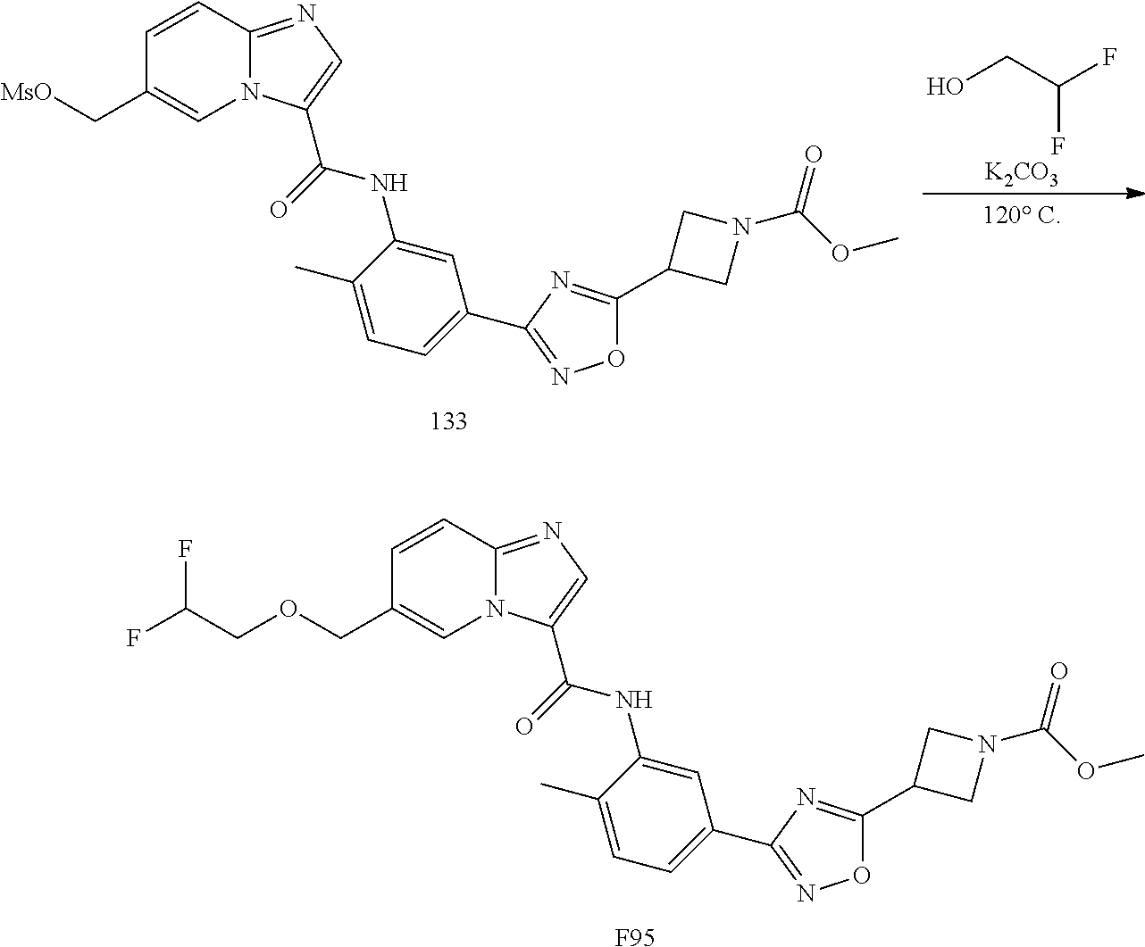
OCC(F)F.[K2CO3].C1=CC2=NC=C(C(=O)NC3=CC(C4=NOC(C5CN(C(OC)=O)C5)=N4)=CC=C3C)N2C=C1C[MsO].C1=CC2=NC=C(C(=O)NC3=CC(C4=NOC(C5CN(C(OC)=O)C5)=N4)=CC=C3C)N2C=C1COCC(F)F.[F95]
